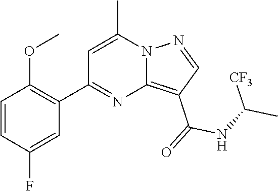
C12=C(C(=O)NC(C)[CF3])C=NN1C(C)=CC(C1=C(OC)C=CC(F)=C1)=N2
